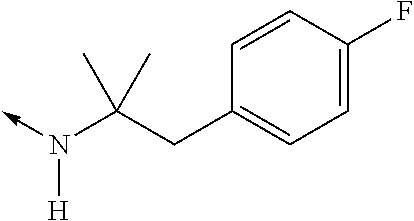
C(C1=CC=C(F)C=C1)C(N(->C)[H])(C)C
